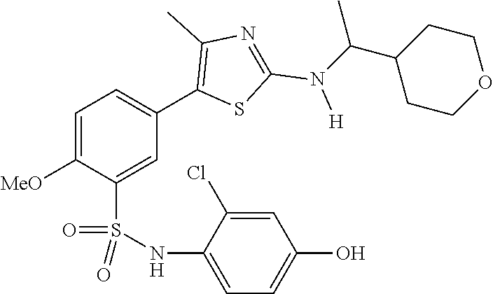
C1=C([MeO])C(S(NC2=CC=C(O)C=C2Cl)(=O)=O)=CC(C2=C(C)N=C(N([H])C(C3CCOCC3)C)S2)=C1
